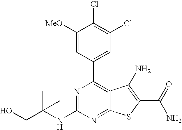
C1(C2=CC(Cl)=C(Cl)C([MeO])=C2)=C2C(=NC(NC(CO)(C)C)=N1)SC(C(N)=O)=C2N
